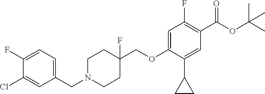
C1(CN2CCC(COC3=CC(F)=C(C(=O)OC(C)(C)C)C=C3C3CC3)(F)CC2)=CC=C(F)C(Cl)=C1
